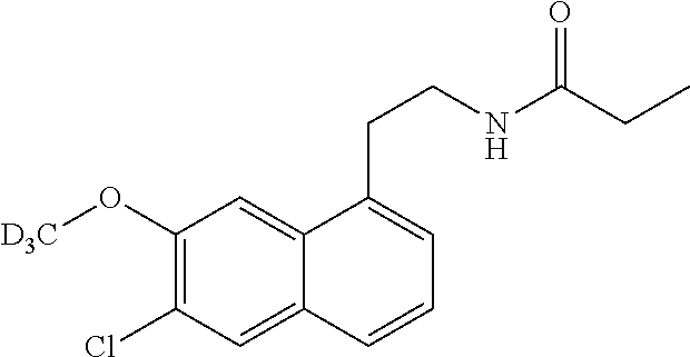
C1(O[D3C])=C(Cl)C=C2C(=C1)C(CCNC(CC)=O)=CC=C2
